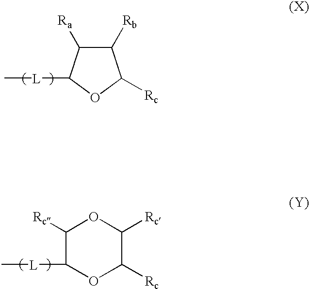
C1([Rb])C([Ra])C([L]C)OC1[Rc].C1([L]C)OC([Rc])C([Rc])OC1[Rc]
